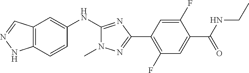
C12=C(C=CC(NC3=NC(C4=C(F)C=C(C(NCC)=O)C(F)=C4)=NN3C)=C1)NN=C2
